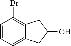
C1=CC=C2C(=C1Br)CC(O)C2
